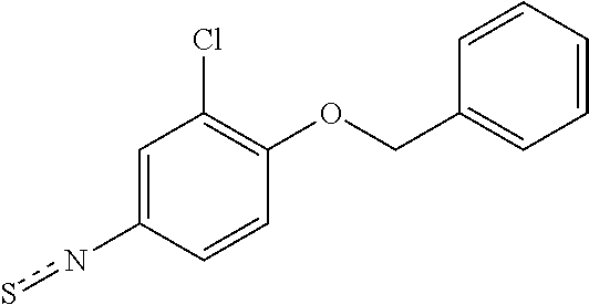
C1=C(ns)C=CC(OCC2=CC=CC=C2)=C1Cl
